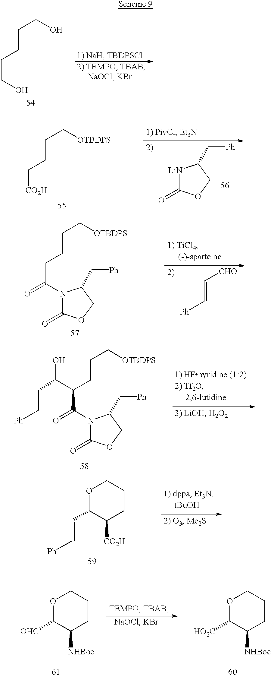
C(CO)CCCO.C([CO2H])CCC[OTBDPS].[LiN]1C(=O)OCC1C[Ph].C(C(N1C(=O)OCC1C[Ph])=O)CCC[OTBDPS].C(=C[Ph])[CHO].C(C(N1C(=O)OCC1C[Ph])=O)(CCC[OTBDPS])C(C=C[Ph])O.O1C(C=C[Ph])C([CO2H])CCC1.O1C([OHC])C([NHBoc])CCC1.O1C([HO2C])C([NHBoc])CCC1
